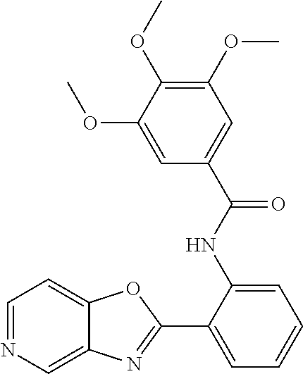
C1(C2=NC3=CN=CC=C3O2)=CC=CC=C1NC(C1=CC(OC)=C(OC)C(OC)=C1)=O
